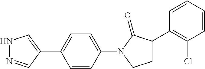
N1N=CC(C2=CC=C(N3C(=O)C(C4=C(Cl)C=CC=C4)CC3)C=C2)=C1
